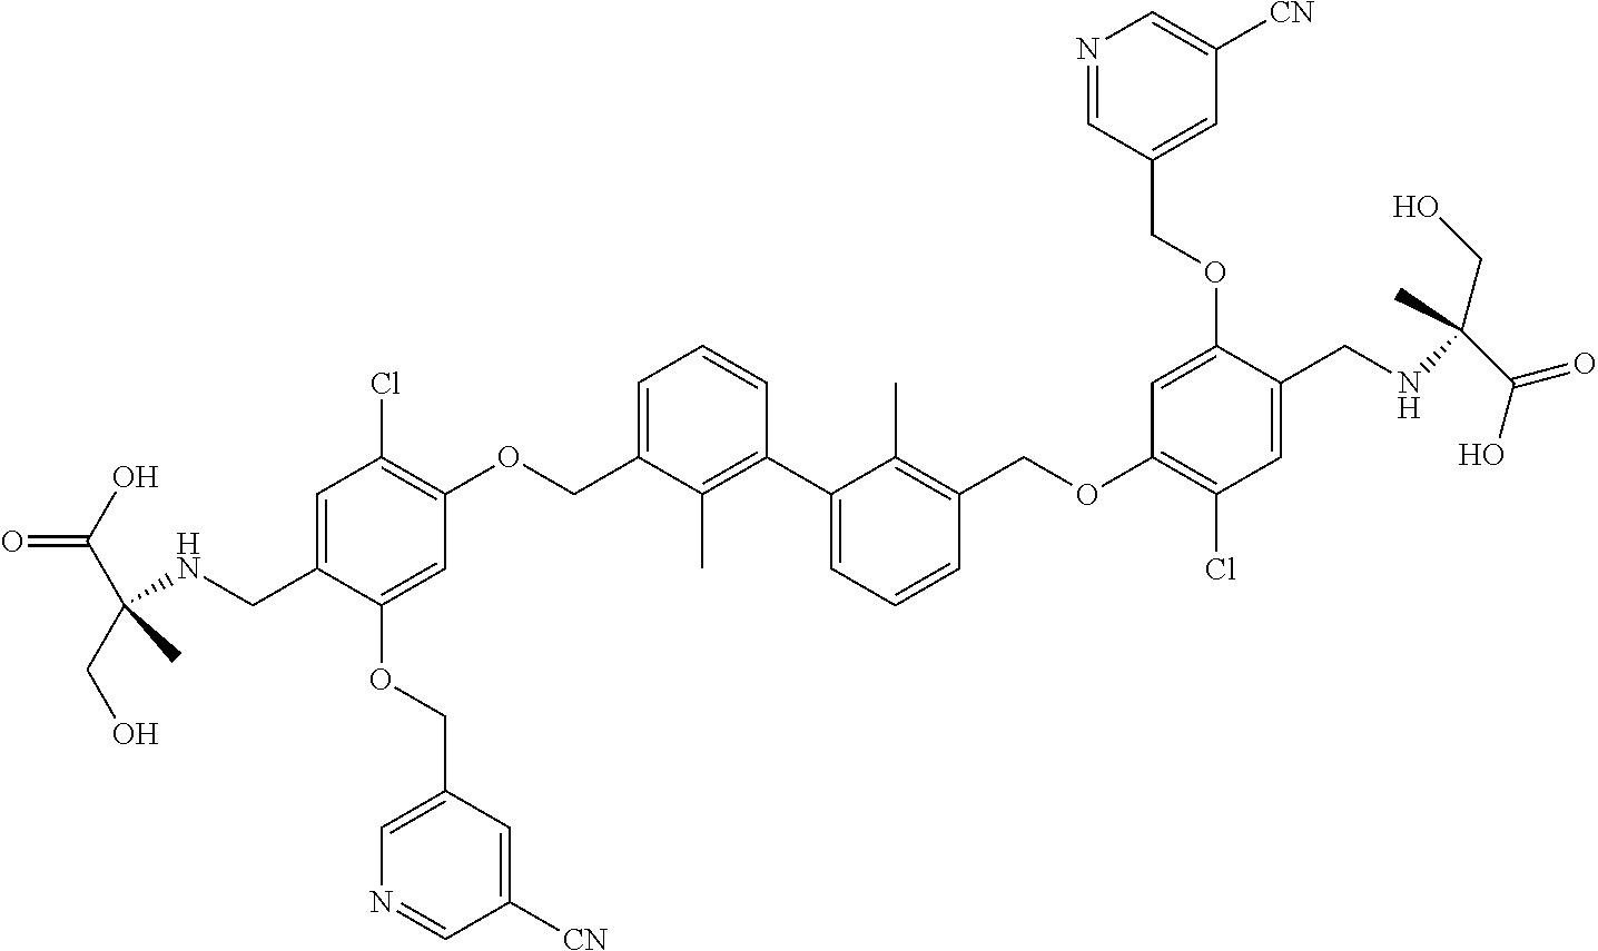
C1=C(COC2=C(Cl)C=C(CNC(C(=O)O)(CO)C)C(OCC3=CN=CC([CN])=C3)=C2)C(C)=C(C2=CC=CC(COC3=C(Cl)C=C(CNC(C(=O)O)(CO)C)C(OCC4=CC([CN])=CN=C4)=C3)=C2C)C=C1
